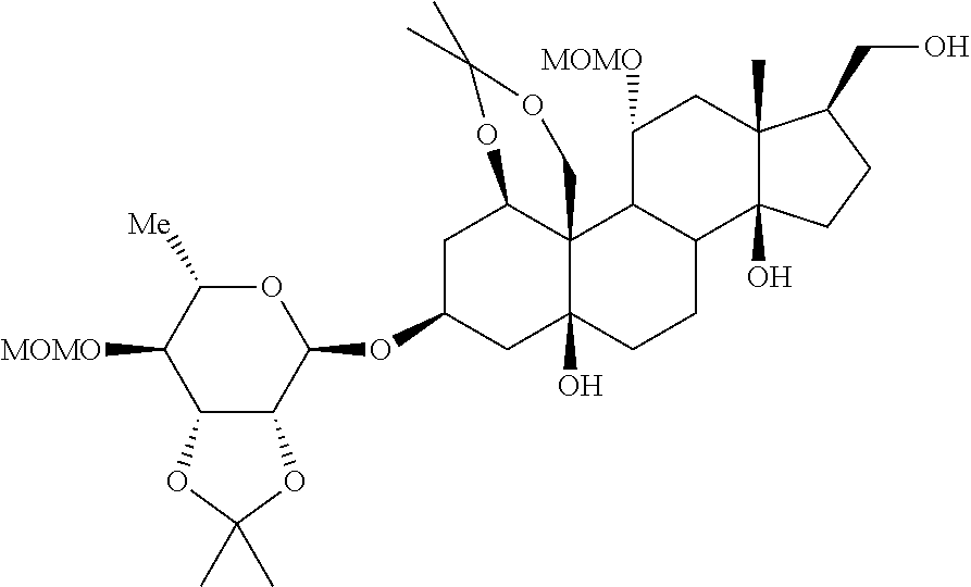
C1C(OC2C3C(C([MOMO])C([Me])O2)OC(C)(C)O3)CC2(O)C3(C1OC(C)(C)OC3)C1C(CC2)C2(O)C(C)(CC1[MOMO])C(CO)CC2
